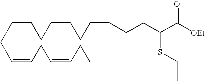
C(=CCC=CCC=CCCC(C([OEt])=O)SCC)CC=CCC=CCC
